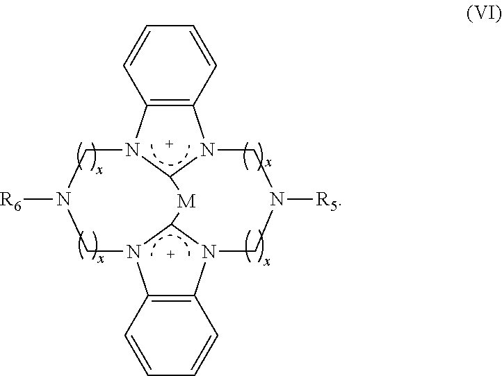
C12=C(N3C4N1CN([R5])CN1C5=C(N(CN([R6])C3)C1[M]4)C=CC=C5)C=CC=C2
